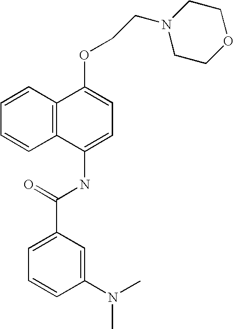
C1=CC2=C(C=C1)C(NC(C1=CC=CC(N(C)C)=C1)=O)=CC=C2OCCN1CCOCC1
